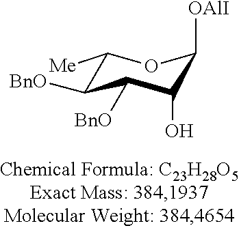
C1([Me])C([BnO])C([BnO])C(O)C([OAlI])O1
